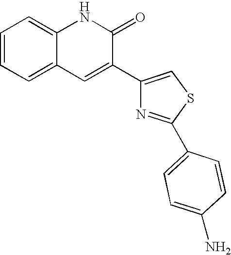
C1=CC=C2C(=C1)NC(=O)C(C1=CSC(C3=CC=C(N)C=C3)=N1)=C2
